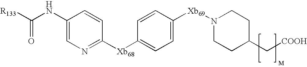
[R133]C(NC1=CN=C([Xb68]C2=CC=C([Xb69]N3CCC(C[COOH])CC3)C=C2)C=C1)=O
